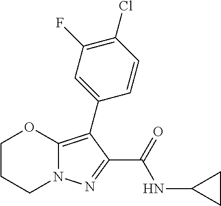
C1CCN2C(=C(C3=CC(F)=C(Cl)C=C3)C(C(=O)NC3CC3)=N2)O1
